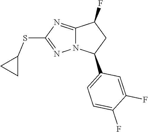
S(C1=NN2C(=N1)C(F)CC2C1=CC=C(F)C(F)=C1)C1CC1
